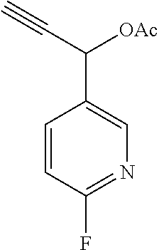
C1=CC(F)=NC=C1C(C#C)[OAc]
